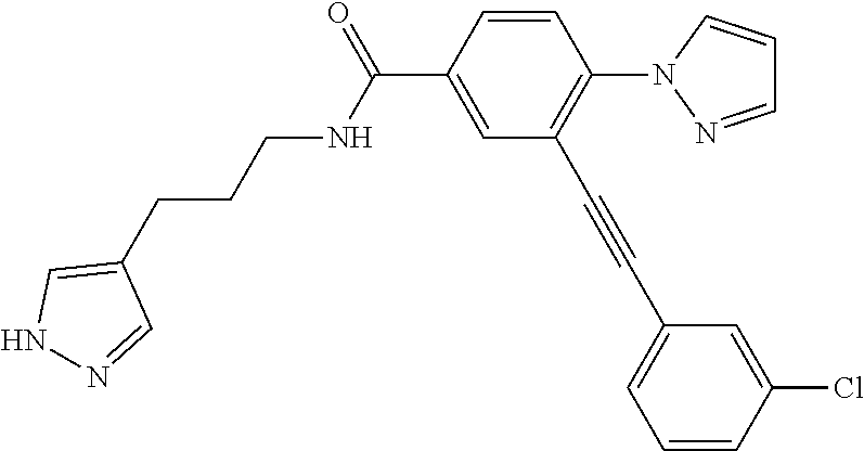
C1=CC(C(=O)NCCCC2=CNN=C2)=CC(C#CC2=CC=CC(Cl)=C2)=C1N1N=CC=C1
